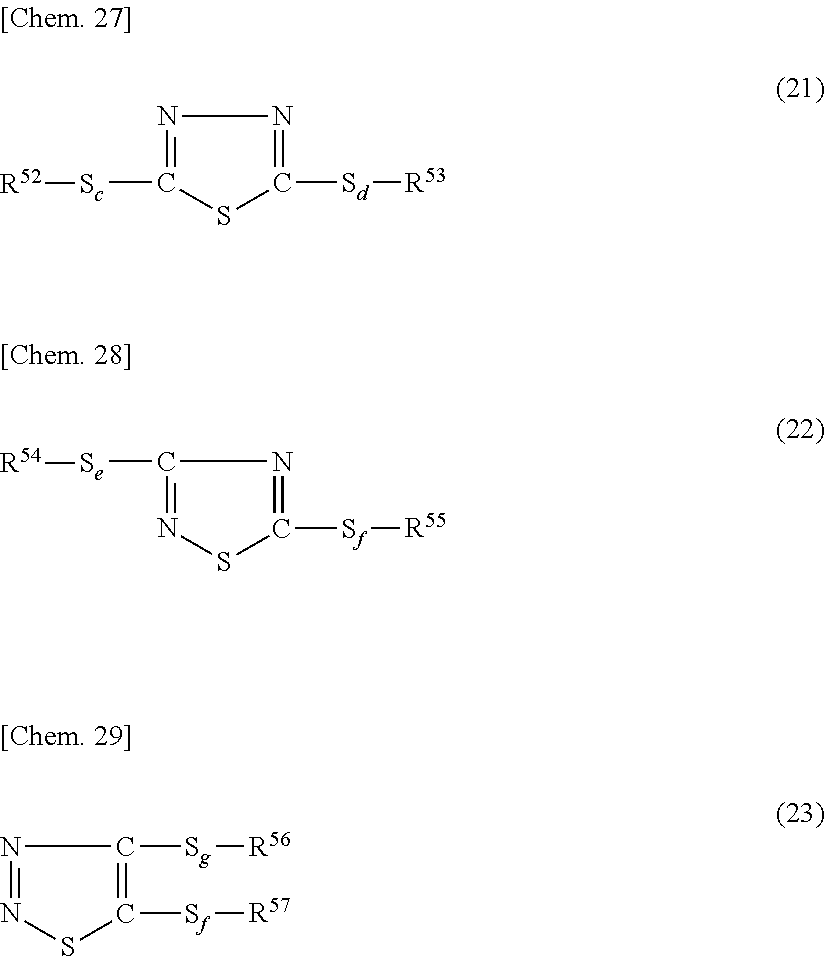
N1=C([Sc][R52])SC([Sd][R53])=N1.C1([Se][R54])=NSC([Sf][R55])=N1.N1=NSC([Sf][R57])=C1[Sg][R56]
